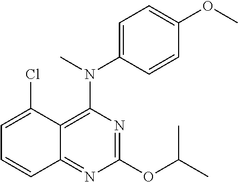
C12=NC(OC(C)C)=NC(N(C)C3=CC=C(OC)C=C3)=C1C(Cl)=CC=C2
